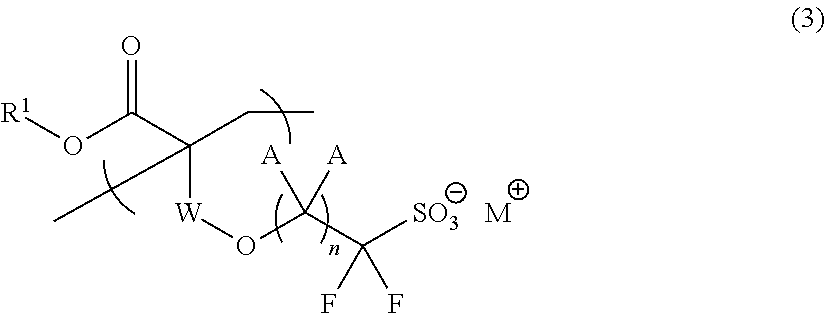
[R1]OC(C([W]OC(C([SO3])(F)F)([A])[A])(CC)C)=O.[M]
